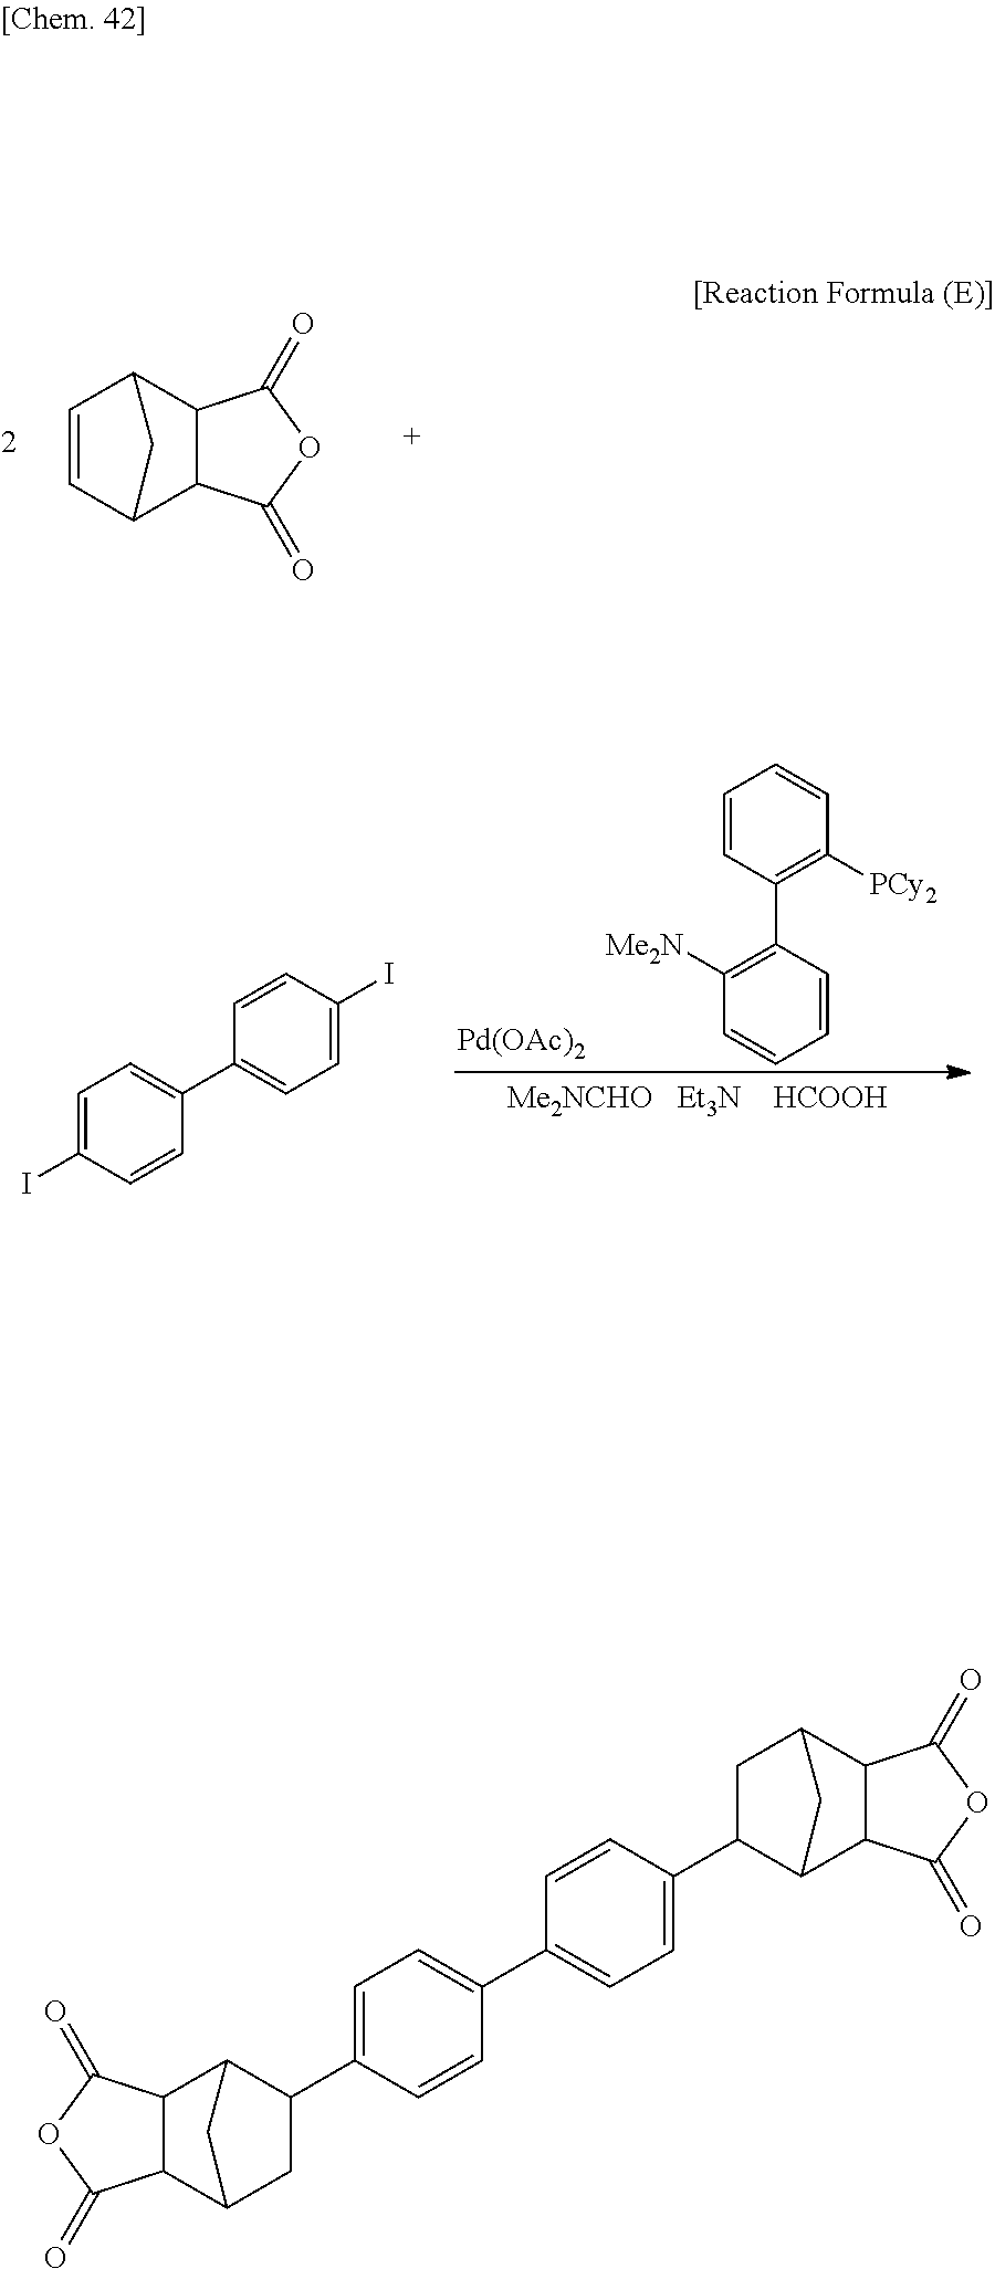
C1=CC2C3C(C1C2)C(=O)OC3=O.C1=C(I)C=CC(C2=CC=C(I)C=C2)=C1.C1=CC(C2=C([Me2N])C=CC=C2)=C([PCy2])C=C1.[Pd(OAc)2].C1C2C3C(C(C2)C1C1=CC=C(C2=CC=C(C4C5C6C(C(C4)C5)C(=O)OC6=O)C=C2)C=C1)C(=O)OC3=O
